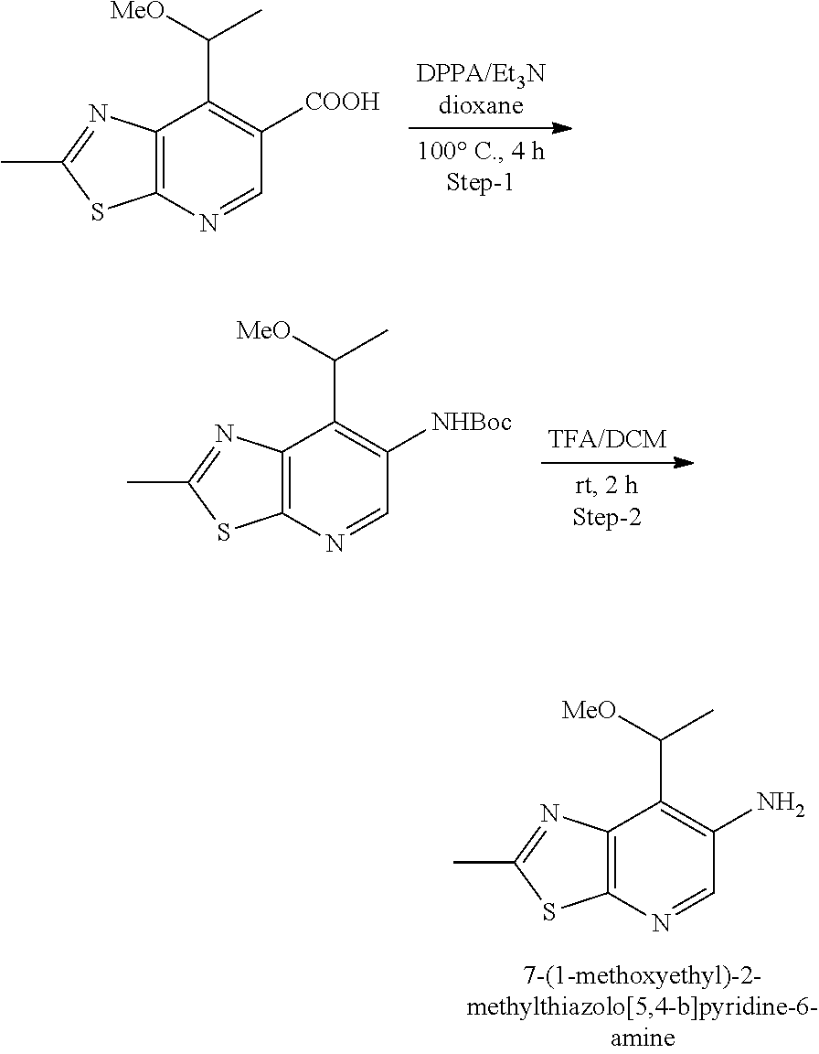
C1(C([MeO])C)=C([COOH])C=NC2=C1N=C(C)S2.C1(C([MeO])C)=C([NHBoc])C=NC2=C1N=C(C)S2.C1(C([MeO])C)=C(N)C=NC2=C1N=C(C)S2
